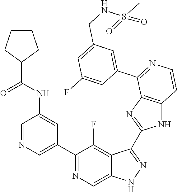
C1=NC=C(C2=NC=C3C(=C2F)C(C2=NC4=C(N2)C=CN=C4C2=CC(CNS(C)(=O)=O)=CC(F)=C2)=NN3)C=C1NC(C1CCCC1)=O
